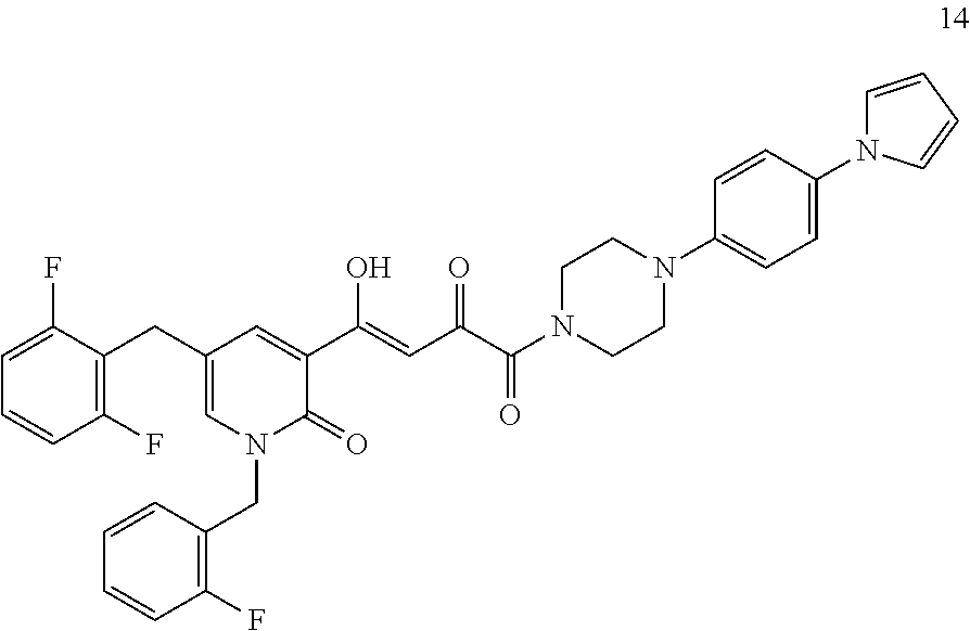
C1(CC2=CN(CC3=C(F)C=CC=C3)C(=O)C(C(O)=CC(=O)C(=O)N3CCN(C4=CC=C(N5C=CC=C5)C=C4)CC3)=C2)=C(F)C=CC=C1F
